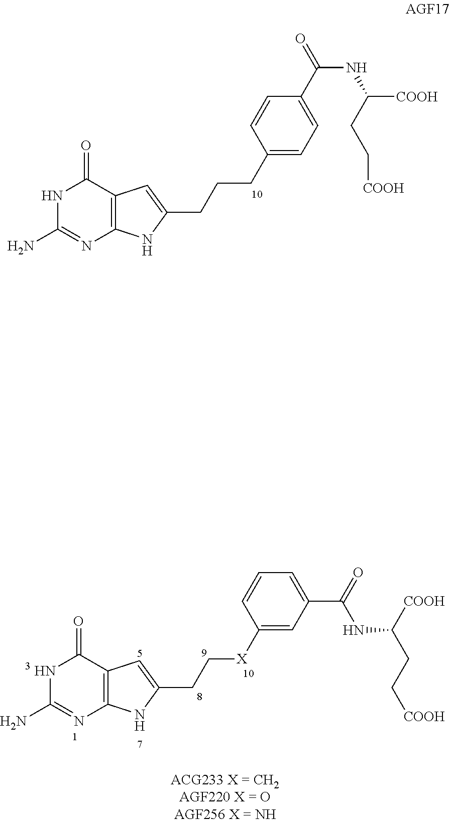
N1C(N)=NC2=C(C1=O)C=C(CCCC1=CC=C(C(=O)NC([COOH])CC[COOH])C=C1)N2.N1C(N)=NC2=C(C1=O)C=C(CC[X]C1=CC(C(=O)NC(CC[COOH])[COOH])=CC=C1)N2
